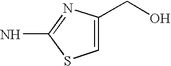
C1=C(CO)N=C(N)S1
